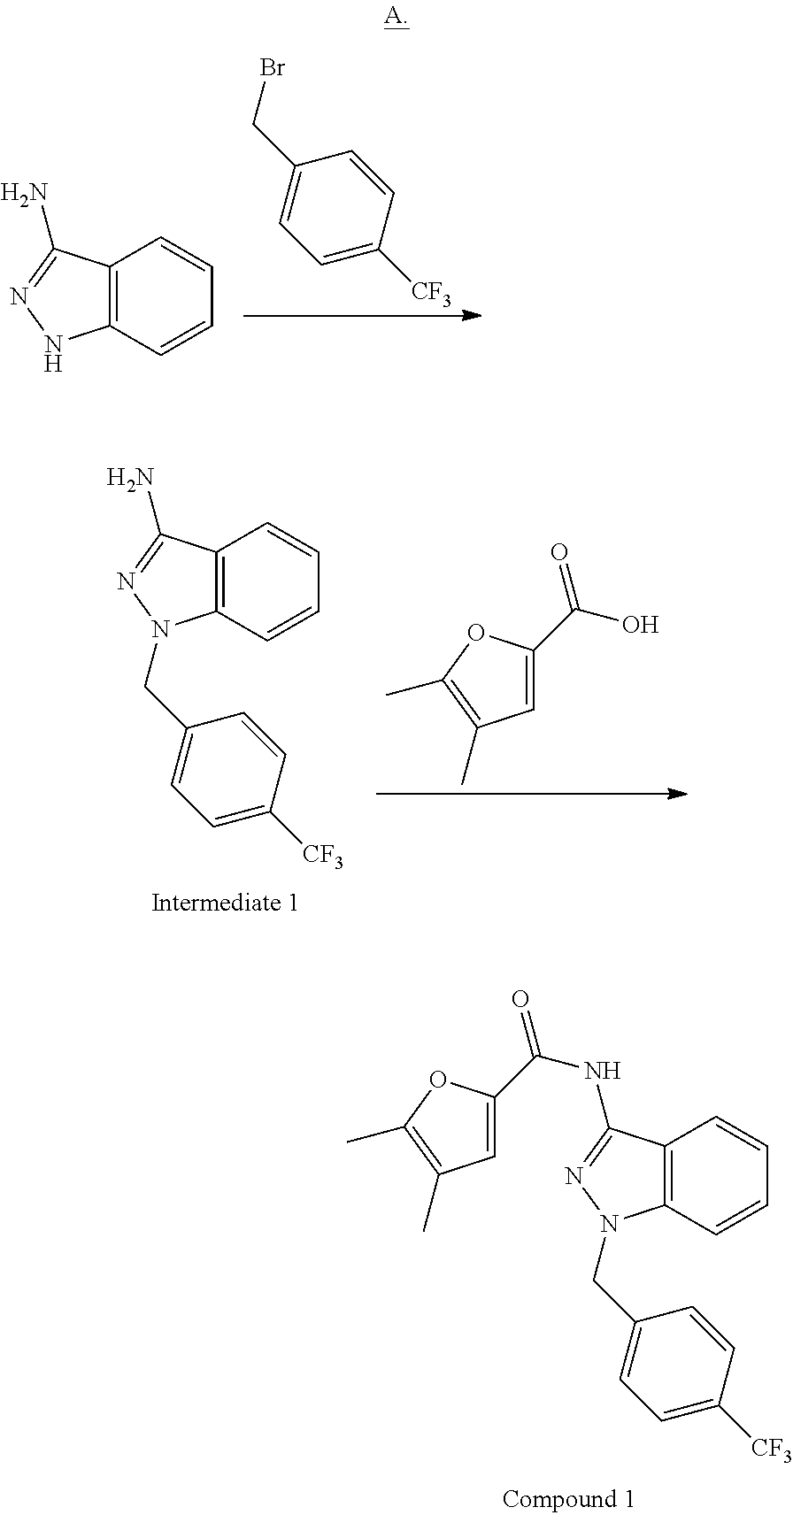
C1=CC([CF3])=CC=C1CBr.C12=C(C(N)=NN1)C=CC=C2.C1=C(C(=O)O)OC(C)=C1C.C12=C(C(N)=NN1CC1=CC=C([CF3])C=C1)C=CC=C2.C1=C(C(=O)NC2=NN(CC3=CC=C([CF3])C=C3)C3=C2C=CC=C3)OC(C)=C1C
